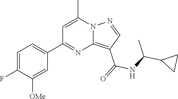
C12=C(C(=O)NC(C3CC3)C)C=NN1C(C)=CC(C1=CC=C(F)C([OMe])=C1)=N2
